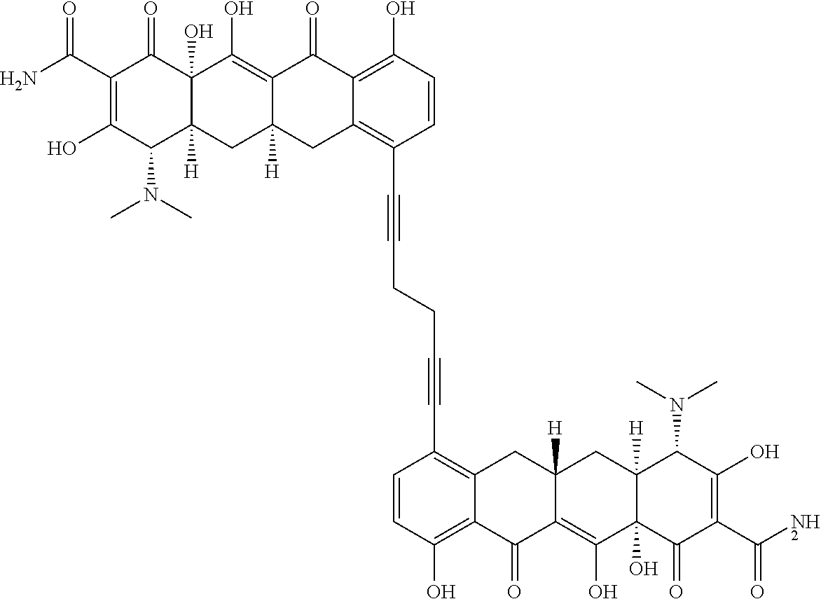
C1(C(N)=O)=C(O)C(N(C)C)C2([H])C(O)(C1=O)C(O)=C1C([H])(C2)CC2=C(C#CCCC#CC3=C4C(=C(O)C=C3)C(=O)C3=C(O)C5(O)C([H])(CC3([H])C4)C(N(C)C)C(O)=C(C(N)=O)C5=O)C=CC(O)=C2C1=O
